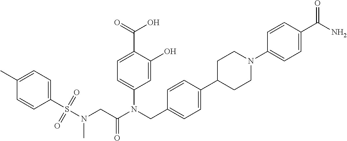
C1=C(O)C(C(=O)O)=CC=C1N(CC1=CC=C(C2CCN(C3=CC=C(C(N)=O)C=C3)CC2)C=C1)C(CN(S(C1=CC=C(C)C=C1)(=O)=O)C)=O
